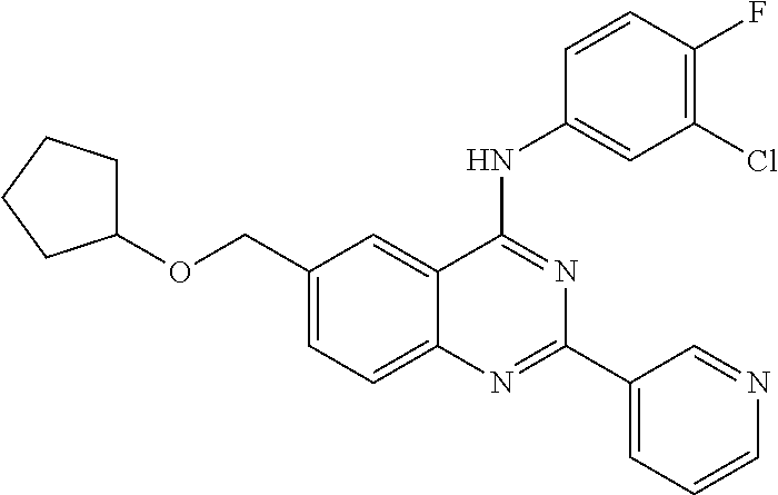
C1(COC2CCCC2)=CC=C2C(=C1)C(NC1=CC(Cl)=C(F)C=C1)=NC(C1=CC=CN=C1)=N2
